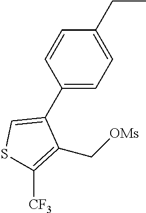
C1(C2=CSC([CF3])=C2C[OMs])=CC=C(CC)C=C1
